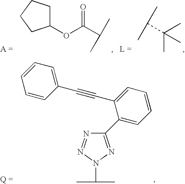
N1=NN(C(C)C)N=C1C1=CC=CC=C1C#CC1=CC=CC=C1.C1(OC(C(C)C)=O)CCCC1.CC(C(C)C)(C)C
